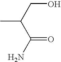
CC(CO)C(N)=O
